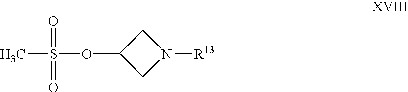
O(C1CN([R13])C1)S(C)(=O)=O
